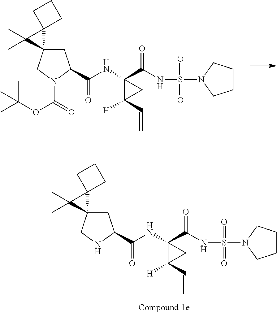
CC(OC(=O)N1C(C(NC2(C(=O)NS(=O)(=O)N3CCCC3)C(C=C)([H])C2)=O)CC2(C1)C1(C2(C)C)CCC1)(C)C.N1C(C(NC2(C(=O)NS(=O)(=O)N3CCCC3)C(C=C)([H])C2)=O)CC2(C1)C1(C2(C)C)CCC1
